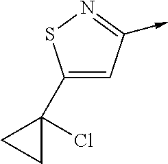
C1(C2(Cl)CC2)=CC(->C)=NS1
